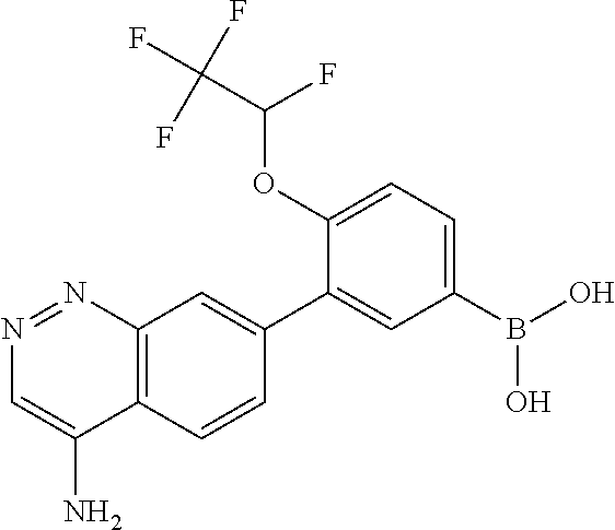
C12=C(C=CC(C3=CC(B(O)O)=CC=C3OC(C(F)(F)F)F)=C1)C(N)=CN=N2
